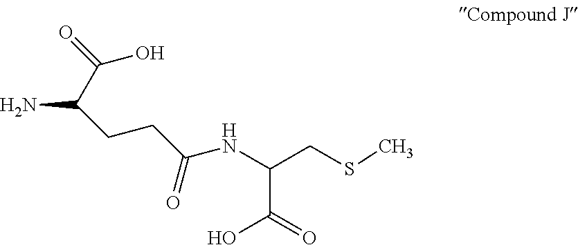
NC(C(O)=O)CCC(=O)NC(CSC)C(O)=O
